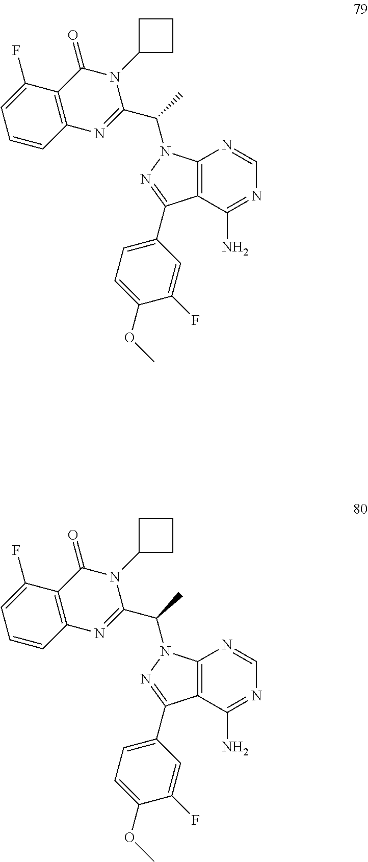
C12=C(C(N)=NC=N1)C(C1=CC=C(OC)C(F)=C1)=NN2C(C)C1=NC2=C(C(=O)N1C1CCC1)C(F)=CC=C2.C12=C(C(N)=NC=N1)C(C1=CC=C(OC)C(F)=C1)=NN2C(C)C1=NC2=C(C(=O)N1C1CCC1)C(F)=CC=C2
